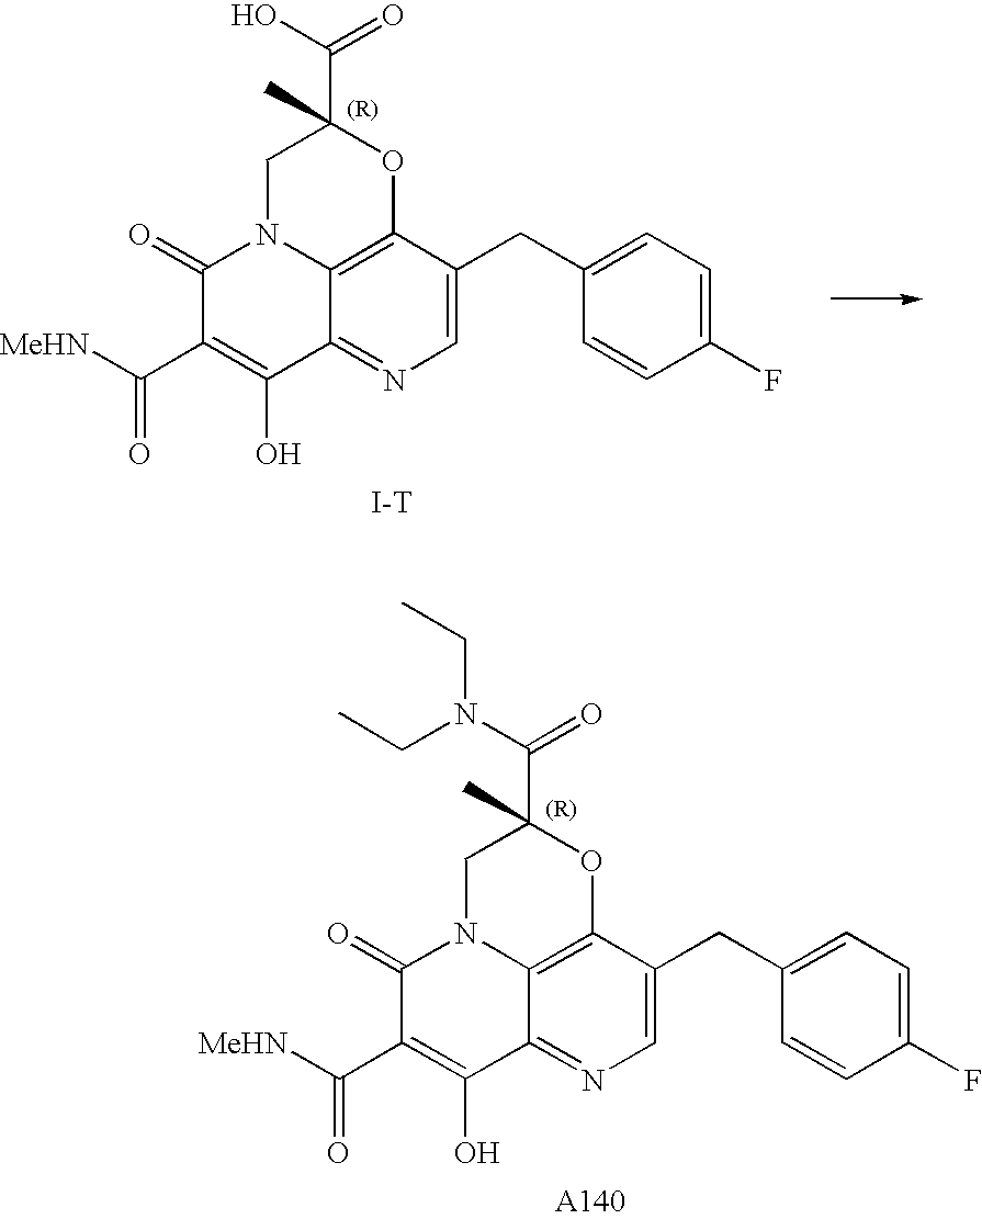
C1=C(CC2=CC=C(F)C=C2)C2=C3C(=N1)C(O)=C(C([MeHN])=O)C(=O)N3CC(C(O)=O)(C)O2.[I-T].C1=C(CC2=CC=C(F)C=C2)C2=C3C(=N1)C(O)=C(C([MeHN])=O)C(=O)N3CC(C(N(CC)CC)=O)(C)O2.[A140]
